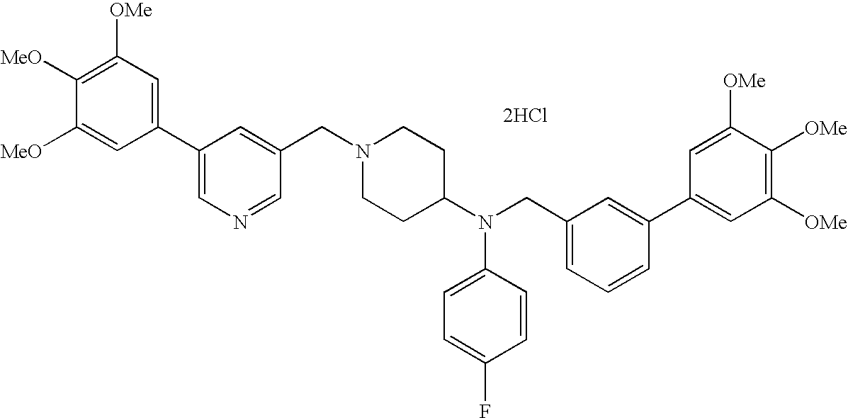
C1=C([MeO])C([MeO])=C([OMe])C=C1C1=CN=CC(CN2CCC(N(CC3=CC=CC(C4=CC([OMe])=C([OMe])C([OMe])=C4)=C3)C3=CC=C(F)C=C3)CC2)=C1.[2HCl]
